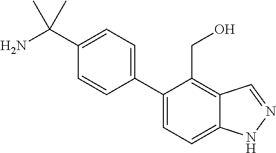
C1(C2=CC=C3C(=C2CO)C=NN3)=CC=C(C(N)(C)C)C=C1
